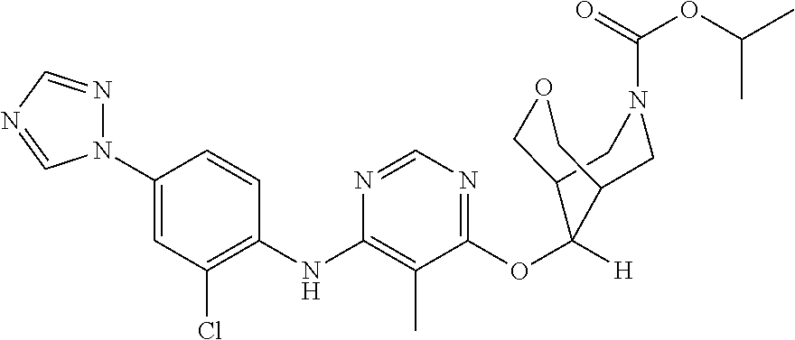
C1=CC(NC2=C(C)C(OC3([H])C4COCC3CN(C(=O)OC(C)C)C4)=NC=N2)=C(Cl)C=C1N1N=CN=C1
